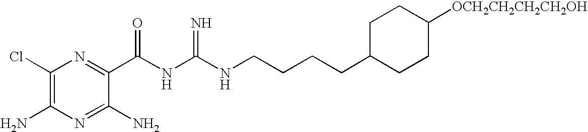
C1(Cl)=C(N)N=C(N)C(C(NC(NCCCCC2CCC([OCH2CH2CH2CH2OH])CC2)=N)=O)=N1
